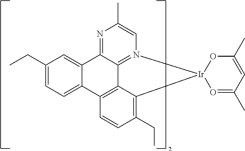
C1(CC)=CC=C2C(=C1)C1=NC(C)=CN3=C1C1=C2C=CC(CC)=C1[Ir]31O=C(C)C=C(C)O1
